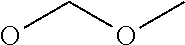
OCOC
